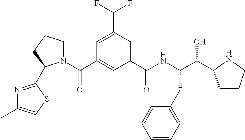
C1=C(C(F)F)C=C(C(NC(C(O)C2CCCN2)CC2=CC=CC=C2)=O)C=C1C(=O)N1CCCC1C1=NC(C)=CS1
